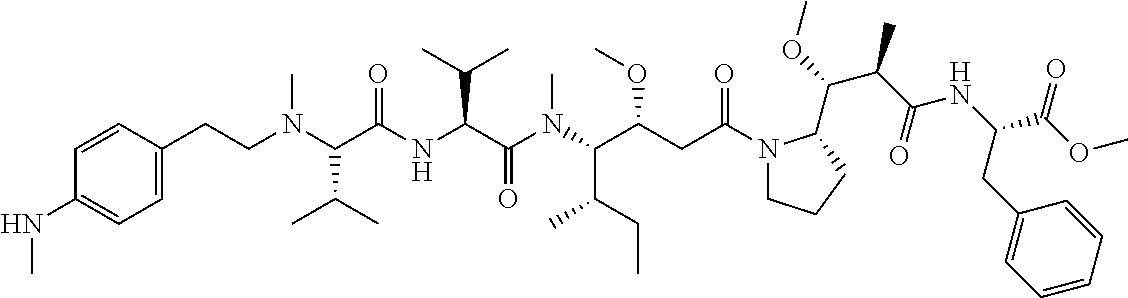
C1(NC)=CC=C(CCN(C(C(NC(C(N(C(C(CC(N2CCCC2C(OC)C(C(NC(C(OC)=O)CC2=CC=CC=C2)=O)C)=O)OC)C(CC)C)C)=O)C(C)C)=O)C(C)C)C)C=C1
